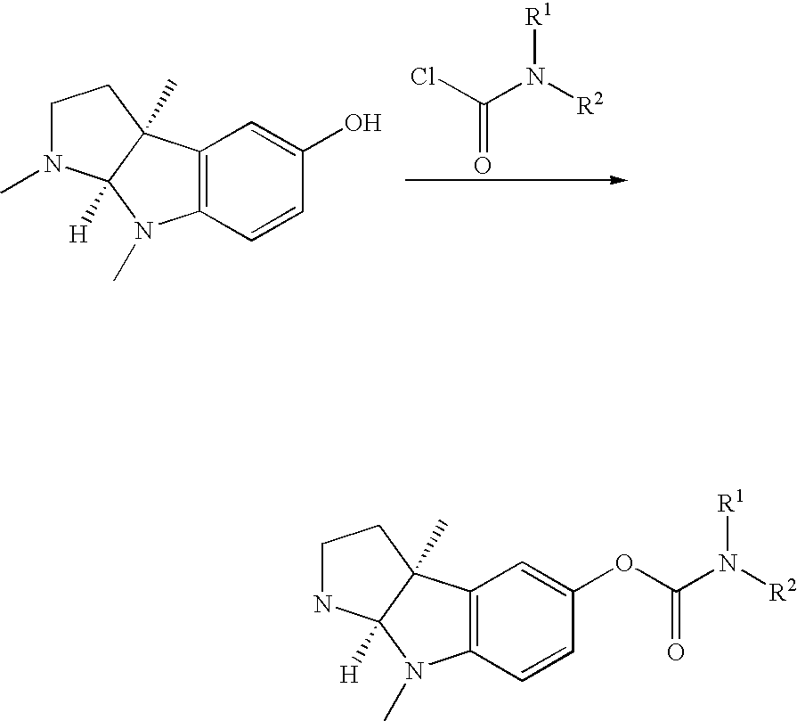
ClC(N([R2])[R1])=O.C1N(C)C2([H])C(C)(C1)C1=C(N2C)C=CC(O)=C1.C1NC2([H])C(C)(C1)C1=C(N2C)C=CC(OC(N([R2])[R1])=O)=C1
